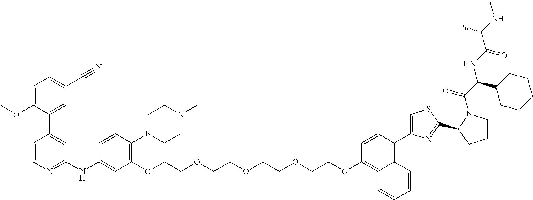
C1=C(OC)C(C2=CC(NC3=CC(OCCOCCOCCOCCOC4=C5C(=C(C6=CSC(C7N(C(C(NC(C(NC)C)=O)C8CCCCC8)=O)CCC7)=N6)C=C4)C=CC=C5)=C(N4CCN(C)CC4)C=C3)=NC=C2)=CC(C#N)=C1
